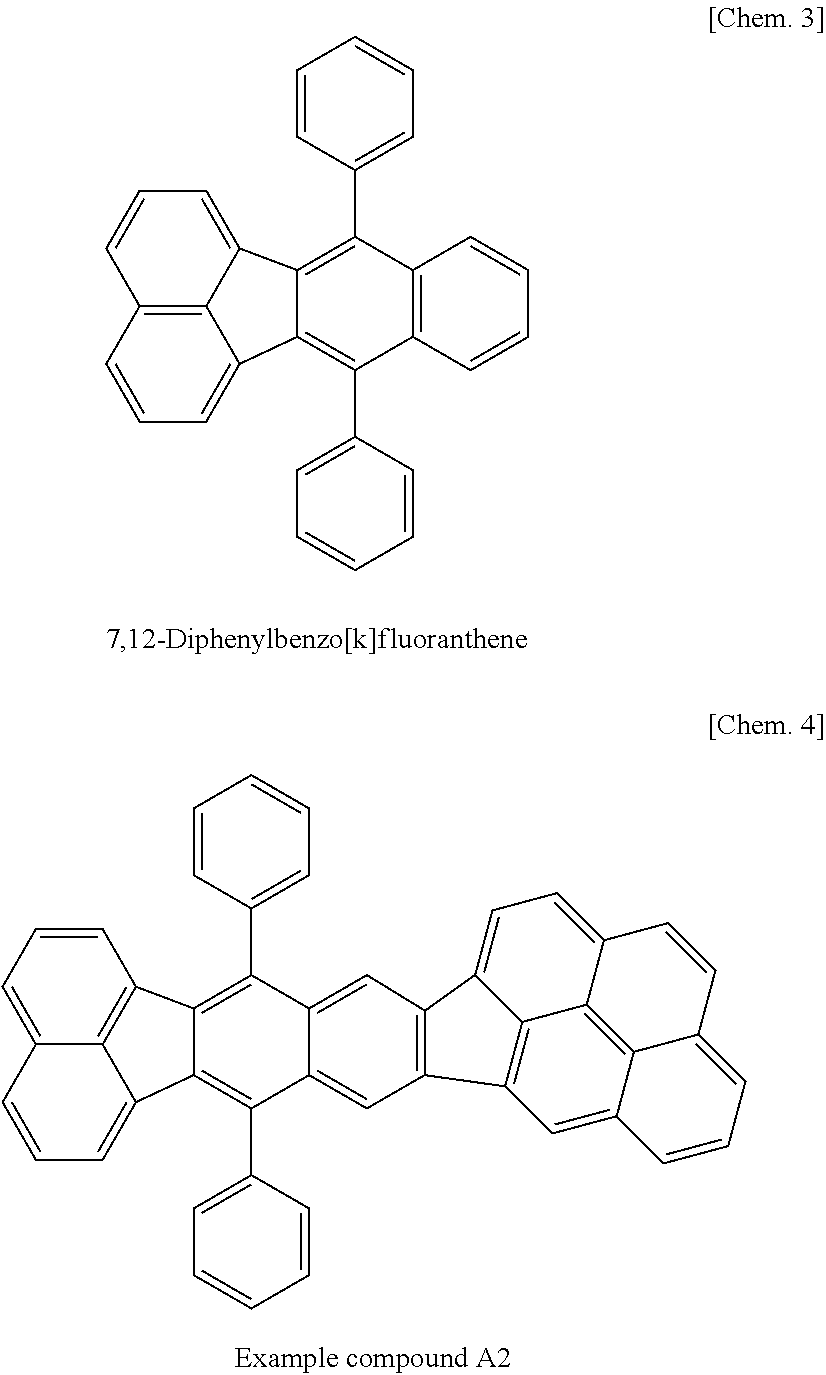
C12=C(C=CC=C1)C(C1=CC=CC=C1)=C1C(=C2C2=CC=CC=C2)C2=CC=CC3=C2C1=CC=C3.C12=CC3=C(C=C1C(C1=CC=CC=C1)=C1C(=C2C2=CC=CC=C2)C2=C4C1=CC=CC4=CC=C2)C1=C2C4=C5C(=C1)C=CC=C5C=CC4=CC=C32
